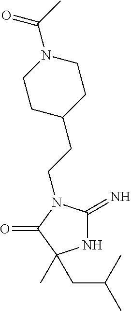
N1C(=N)N(CCC2CCN(C(=O)C)CC2)C(=O)C1(C)CC(C)C
